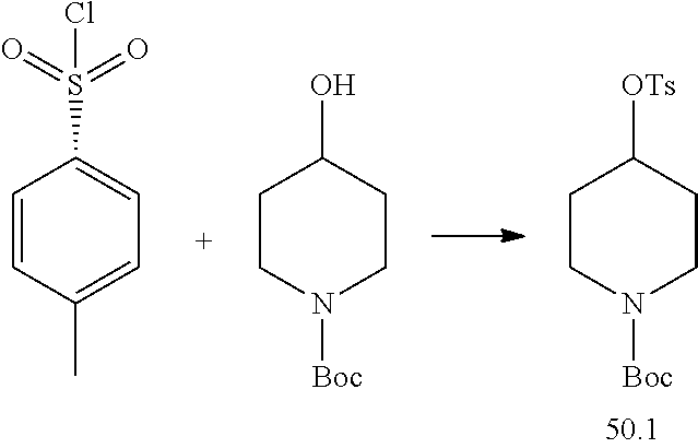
C1CN([Boc])CCC1[OTs].C1CN([Boc])CCC1O.C1=CC(S(Cl)(=O)=O)=CC=C1C
